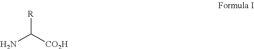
NC([CO2H])[R]
